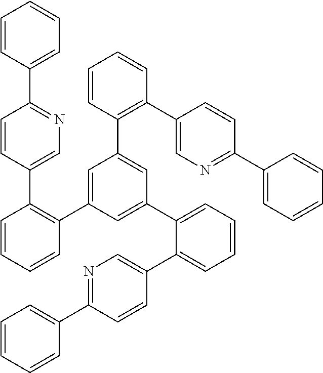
C1=CC(C2=NC=C(C3=C(C4=CC(C5=C(C6=CN=C(C7=CC=CC=C7)C=C6)C=CC=C5)=CC(C5=CC=CC=C5C5=CN=C(C6=CC=CC=C6)C=C5)=C4)C=CC=C3)C=C2)=CC=C1
